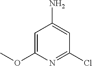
C1=C(OC)N=C(Cl)C=C1N
